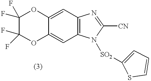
C12=CC3=C(C=C1OC(F)(F)C(F)(F)O2)N([SO2]C1=CC=CS1)C([CN])=N3
